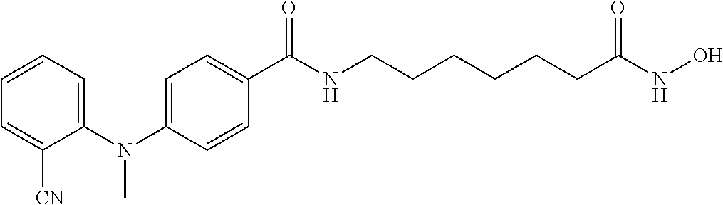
CN(C1=CC=CC=C1[CN])C1=CC=C(C(NCCCCCCC(NO)=O)=O)C=C1
